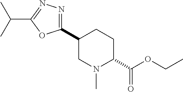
C1(C2=NN=C(C(C)C)O2)CN(C)C(C(OCC)=O)CC1
